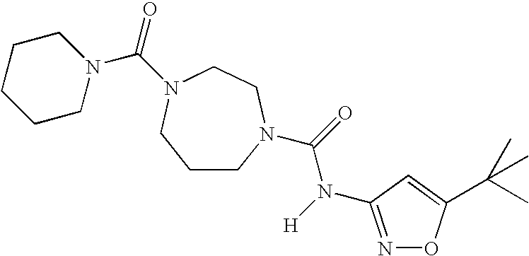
C1CN(C(=O)N(C2=NOC(C(C)(C)C)=C2)[H])CCN(C(=O)N2CCCCC2)C1
